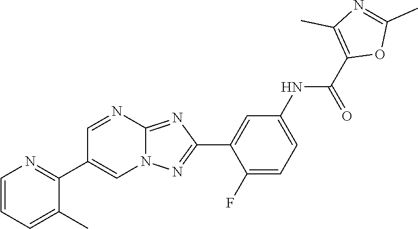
C1(F)=CC=C(NC(C2=C(C)N=C(C)O2)=O)C=C1C1=NN2C(=N1)N=CC(C1=NC=CC=C1C)=C2
